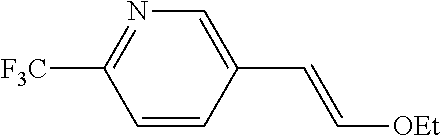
C1=CC(C=C[OEt])=CN=C1[F3C]
